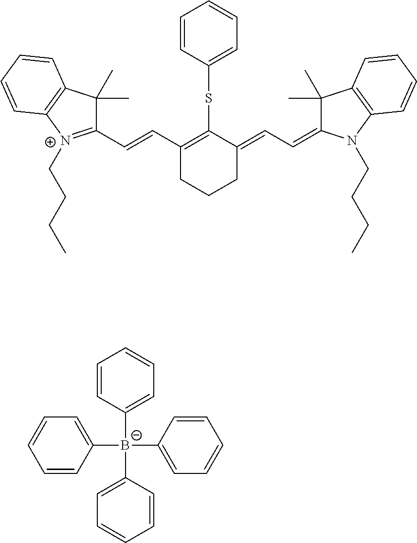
C1=CC([B-](C2=CC=CC=C2)(C2=CC=CC=C2)C2=CC=CC=C2)=CC=C1.C1CCC(=CC=C2C(C)(C)C3=C(N2CCCC)C=CC=C3)C(SC2=CC=CC=C2)=C1C=CC1=[N+](CCCC)C2=C(C1(C)C)C=CC=C2
